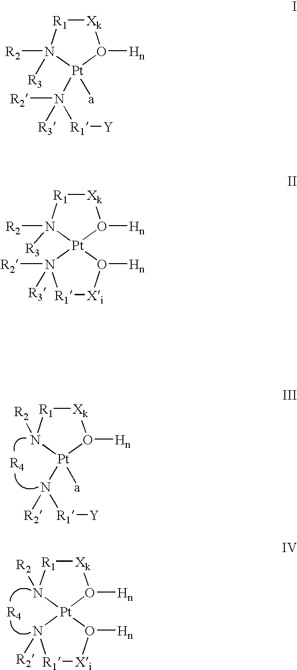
[Xk]1[R1]N([R2])[Pt](N([R1][Y])[R2])([a])O1[Hn].[Xk]1[R1]N([R2])[Pt]2(O1[Hn])N([R2])[R1][Xi]O2[Hn].[Xk]1[R1]N([R2])([R3])[Pt](N([R1][Y])([R2])[R3])([a])O1[Hn].[Xk]1[R1]N([R2])([R3])[Pt]2(O1[Hn])N([R2])([R3])[R1][Xi]O2[Hn]
